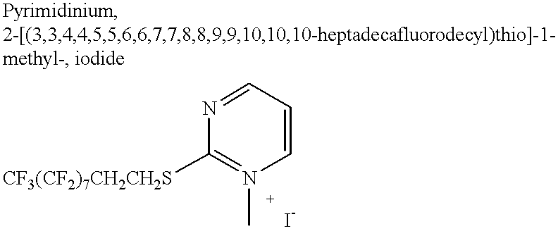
[CF3(CF2)7CH2CH2S]C1=N(C)C=CC=N1
